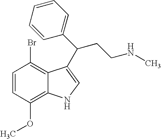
C1=CC(OC)=C2C(=C1Br)C(C(CCNC)C1=CC=CC=C1)=CN2
